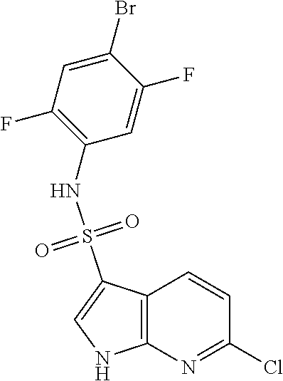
C12=C(N=C(Cl)C=C1)NC=C2S(NC1=C(F)C=C(Br)C(F)=C1)(=O)=O
